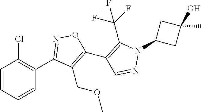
C1(C2=NOC(C3=C(C(F)(F)F)N(C4CC(O)(C)C4)N=C3)=C2COC)=C(Cl)C=CC=C1
